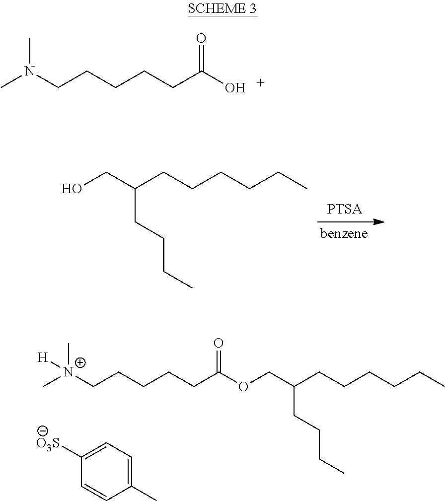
OCC(CCCCCC)CCCC.O(CC(CCCCCC)CCCC)C(CCCCC[N+](C)(C)[H])=O.C1([O3S])=CC=C(C)C=C1.CN(CCCCCC(O)=O)C
